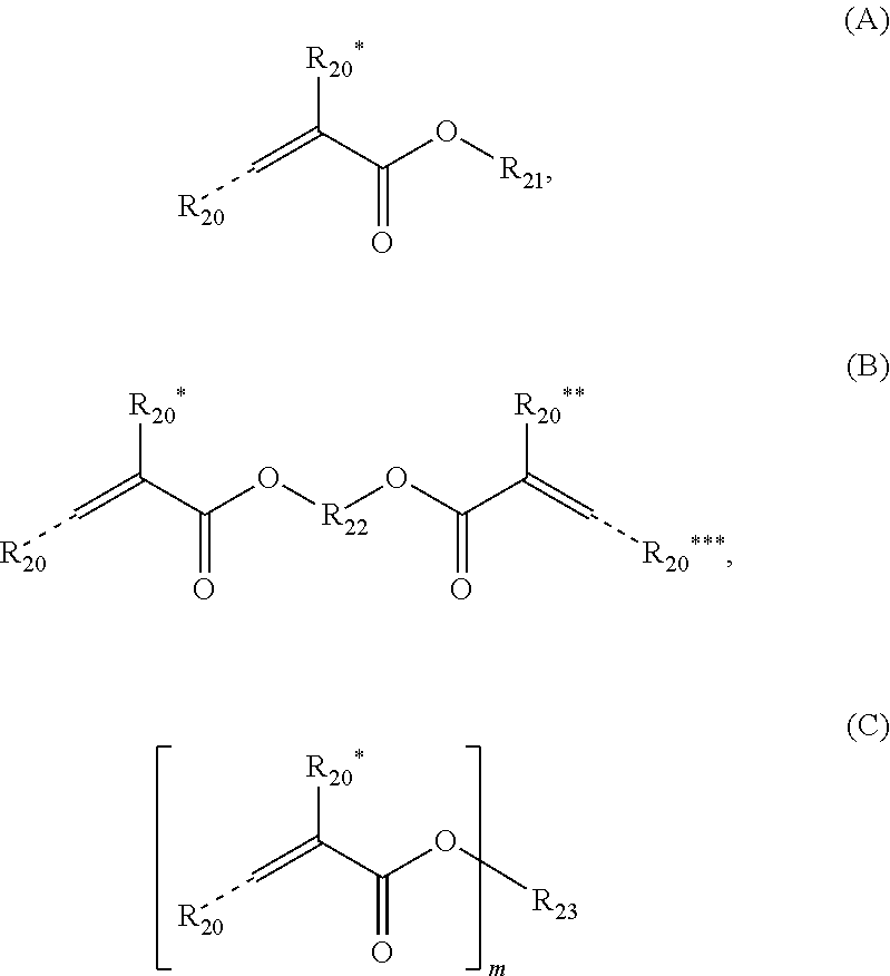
[R20*]C(C(O[R23])=O)=C[R20].[R20*]C(C(O[R21])=O)=C[R20].[R20*]C(C(O[R22]OC(C(=C[R20***])[R20**])=O)=O)=C[R20]
